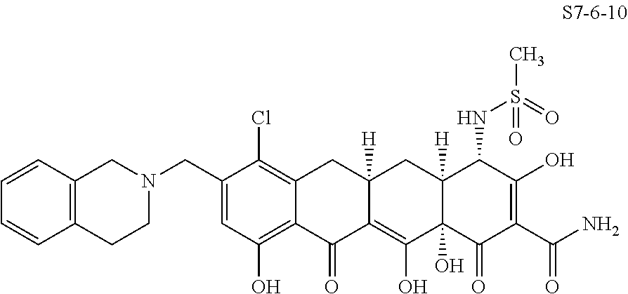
N1(CC2=CC(O)=C3C(=C2Cl)CC2([H])C(=C(O)C4(O)C([H])(C2)C(NS(=O)(C)=O)C(O)=C(C(N)=O)C4=O)C3=O)CCC2=C(C1)C=CC=C2
